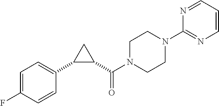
C1=C(F)C=CC(C2C(C(=O)N3CCN(C4=NC=CC=N4)CC3)C2)=C1
